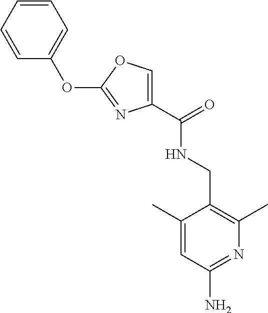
C1=C(C)C(CNC(=O)C2=COC(OC3=CC=CC=C3)=N2)=C(C)N=C1N
